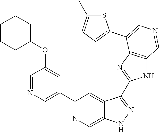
C1(C2=CN=CC(OC3CCCCC3)=C2)=NC=C2C(=C1)C(C1=NC3=C(N1)C=NC=C3C1=CC=C(C)S1)=NN2
